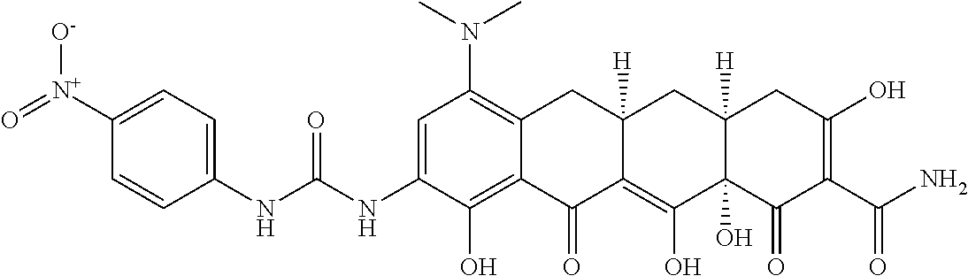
C1=C(NC(NC2=CC=C([N+](=O)[O-])C=C2)=O)C(O)=C2C(=C1N(C)C)CC1([H])C(=C(O)C3(O)C([H])(C1)CC(O)=C(C(N)=O)C3=O)C2=O
